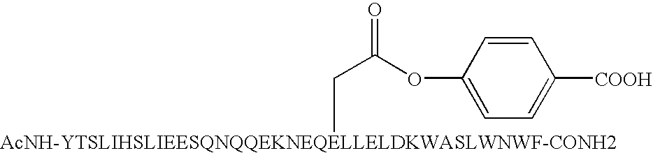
[AcNH-YTSLIHSLIEESQNQQEKNEQELLELDKWASLWNWF-CONH2]CC(OC1=CC=C([COOH])C=C1)=O
